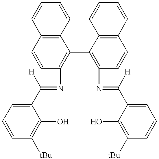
C1=CC=CC2=C1C=CC(N=C([H])C1=CC=CC([tBu])=C1O)=C2C1=C(N=C([H])C2=CC=CC([tBu])=C2O)C=CC2=C1C=CC=C2
